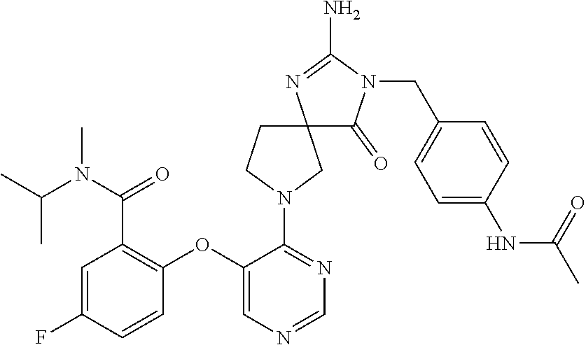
C1=NC=C(OC2=C(C(=O)N(C)C(C)C)C=C(F)C=C2)C(N2CC3(CC2)C(=O)N(CC2=CC=C(NC(C)=O)C=C2)C(N)=N3)=N1
